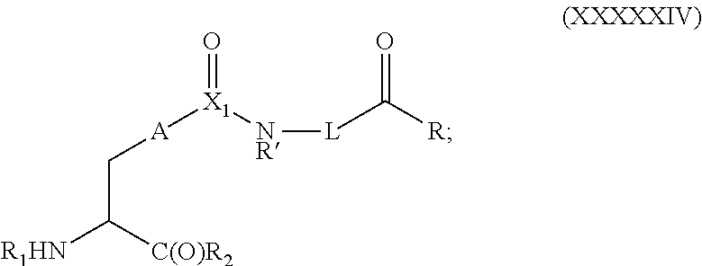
C(C([C(O)R2])[R1HN])[A][X1]([NR][L]C([R])=O)=O
